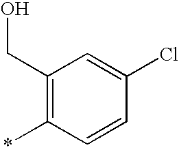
C1=C(Cl)C=CC(*)=C1CO
